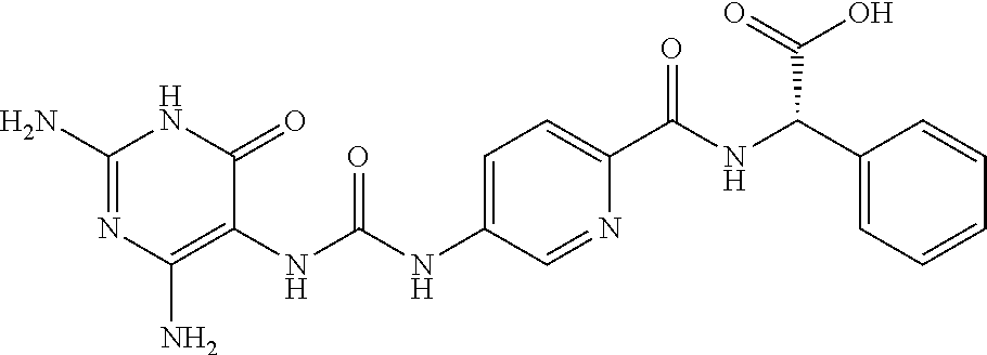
C1(N)=C(NC(NC2=CC=C(C(=O)NC(C(=O)O)C3=CC=CC=C3)N=C2)=O)C(=O)NC(N)=N1
